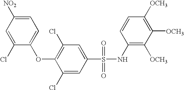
[NO2]C1=CC=C(OC2=C(Cl)C=C(S(=O)(=O)NC3=C([OCH3])C([OCH3])=C([OCH3])C=C3)C=C2Cl)C(Cl)=C1
